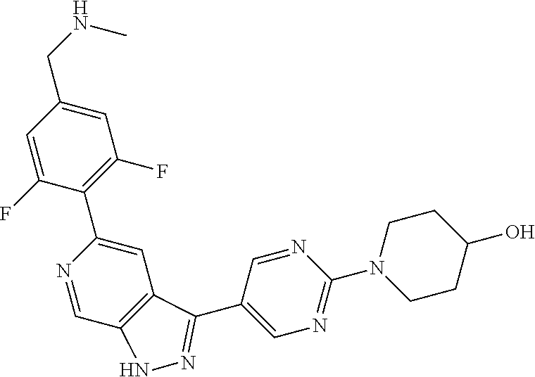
C1=C(CNC)C=C(F)C(C2=CC3=C(C=N2)NN=C3C2=CN=C(N3CCC(O)CC3)N=C2)=C1F
